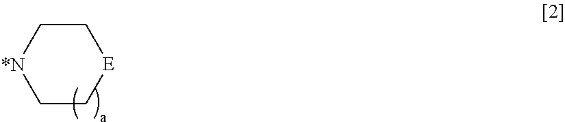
C1[*N]CC[E]C1
